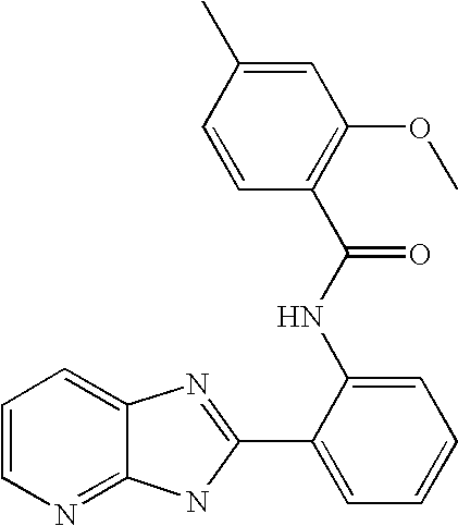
C12=NC=CC=C1N=C(C1=CC=CC=C1NC(=O)C1=C(OC)C=C(C)C=C1)N2
